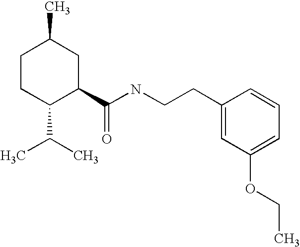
C1CC(C(C)C)C(C(NCCC2=CC(OCC)=CC=C2)=O)CC1C
